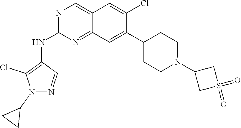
C12=CN=C(NC3=C(Cl)N(C4CC4)N=C3)N=C1C=C(C1CCN(C3CS(=O)(=O)C3)CC1)C(Cl)=C2
